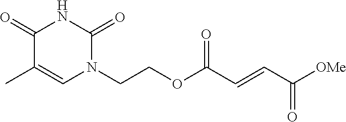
C(COC(C=CC([OMe])=O)=O)N1C(=O)NC(=O)C(C)=C1
